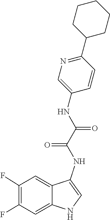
N(C1=CNC2=CC(F)=C(F)C=C12)C(C(NC1=CN=C(C2CCCCC2)C=C1)=O)=O
